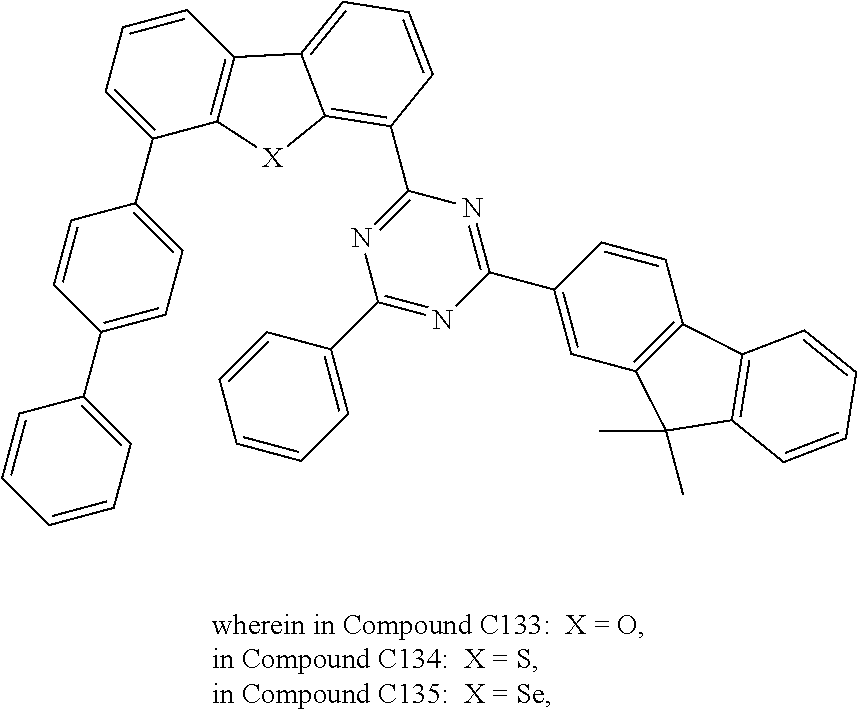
C1=CC=C(C2=CC=C(C3=CC=CC4=C3[X]C3=C(C5=NC(C6=CC=CC=C6)=NC(C6=CC7=C(C=C6)C6=C(C7(C)C)C=CC=C6)=N5)C=CC=C43)C=C2)C=C1
